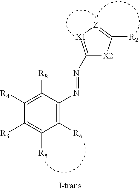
C1(N=NC2=C([R6])C([R5])=C([R3])C([R4])=C2[R8])=[X1][Z]=C([R2])[X2]1
